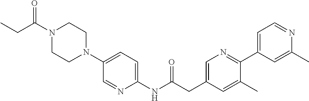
N1(C(CC)=O)CCN(C2=CC=C(NC(CC3=CN=C(C4=CC=NC(C)=C4)C(C)=C3)=O)N=C2)CC1
